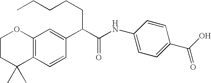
C12=C(C=CC(C(C(NC3=CC=C(C(O)=O)C=C3)=O)CCCCC)=C1)C(C)(C)CCO2
